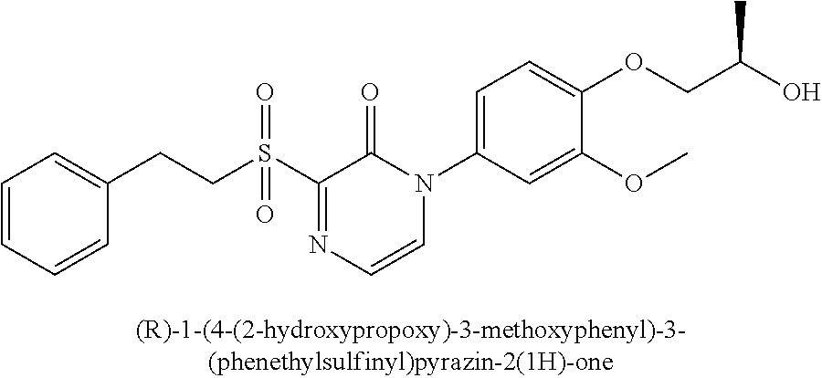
C1=CC=CC(CCS(C2=NC=CN(C3=CC=C(OCC(O)C)C(OC)=C3)C2=O)(=O)=O)=C1
